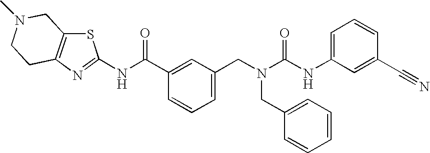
C1(NC(N(CC2=CC=CC(C(NC3=NC4=C(S3)CN(C)CC4)=O)=C2)CC2=CC=CC=C2)=O)=CC=CC(C#N)=C1
